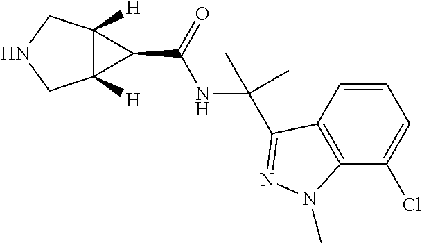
C12([H])C([H])(CNC1)C2C(=O)NC(C)(C)C1=NN(C)C2=C1C=CC=C2Cl
